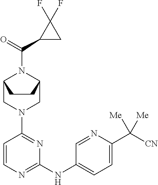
C1=CN=C(NC2=CC=C(C([CN])([Me])[Me])N=C2)N=C1N1CC2N(C(C3C(F)(F)C3)=O)C(C1)CC2
